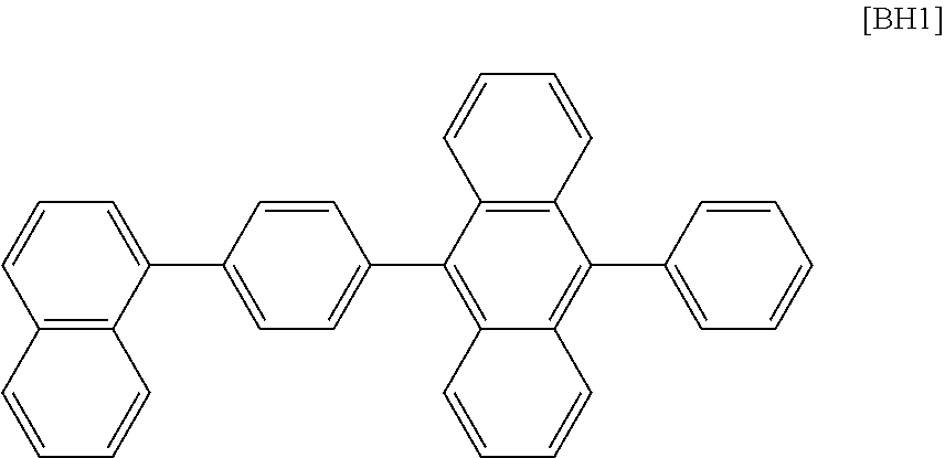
C12=C(C(C3=CC=C(C4=C5C(=C(C6=CC=CC=C6)C6=C4C=CC=C6)C=CC=C5)C=C3)=CC=C1)C=CC=C2
